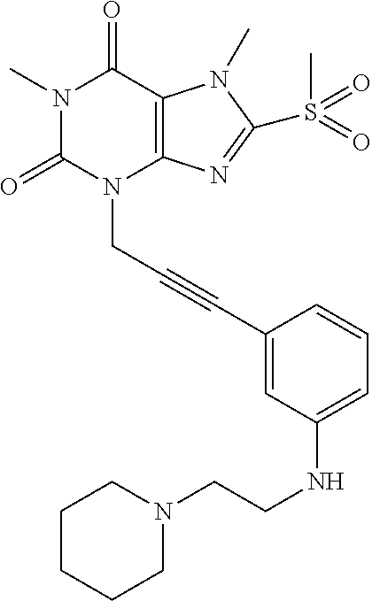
N1(C)C(=O)N(CC#CC2=CC(NCCN3CCCCC3)=CC=C2)C2=C(C1=O)N(C)C(S(C)(=O)=O)=N2
